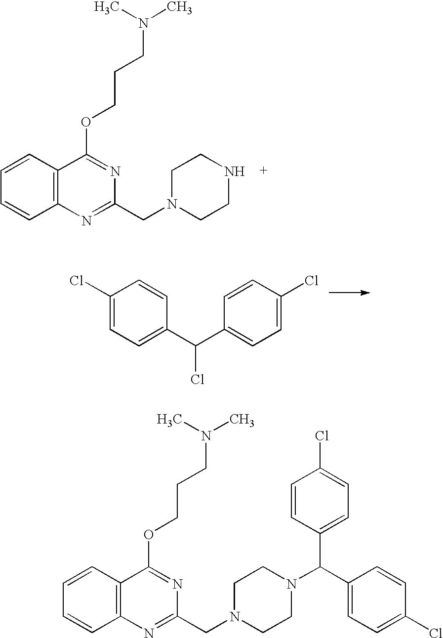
C1=CC2=C(C=C1)C(OCCCN(C)C)=NC(CN1CCNCC1)=N2.C1(Cl)=CC=C(C(C2=CC=C(Cl)C=C2)Cl)C=C1.C1=CC2=C(C=C1)C(OCCCN(C)C)=NC(CN1CCN(C(C3=CC=C(Cl)C=C3)C3=CC=C(Cl)C=C3)CC1)=N2
